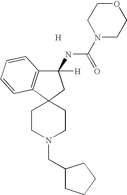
C12(CC(NC(N3CCOCC3)=O)([H])C3=C1C=CC=C3)CCN(CC1CCCC1)CC2.[H]
